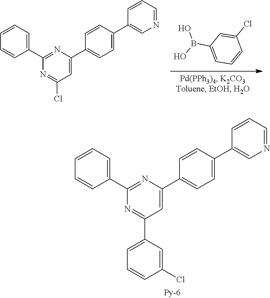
C1(Cl)=CC(C2=NC(C3=CC=CC=C3)=NC(C3=CC=C(C4=CN=CC=C4)C=C3)=C2)=CC=C1.C1=CC(C2=NC(C3=CC=C(C4=CN=CC=C4)C=C3)=CC(Cl)=N2)=CC=C1.C1=C(Cl)C=CC=C1B(O)O
